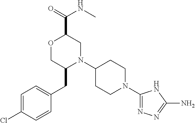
C1=C(Cl)C=CC(CC2N(C3CCN(C4=NN=C(N)N4)CC3)CC(C(=O)NC)OC2)=C1
